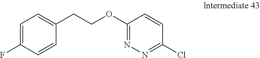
C1=C(F)C=CC(CCOC2=NN=C(Cl)C=C2)=C1
